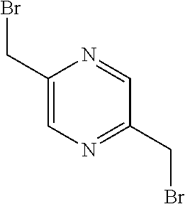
C1(CBr)=CN=C(CBr)C=N1
